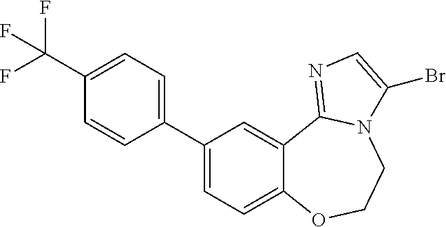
C1(C2=CC=C3C(=C2)C2=NC=C(Br)N2CCO3)=CC=C(C(F)(F)F)C=C1
